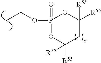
CCOP1(=O)OC([R55])([R55])CC([R55])([R55])O1
